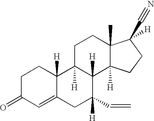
C1=C2C([H])(CCC1=O)C1([H])C([H])(C([H])(C=C)C2)C2([H])C(C)(CC1)C(C#N)([H])CC2
